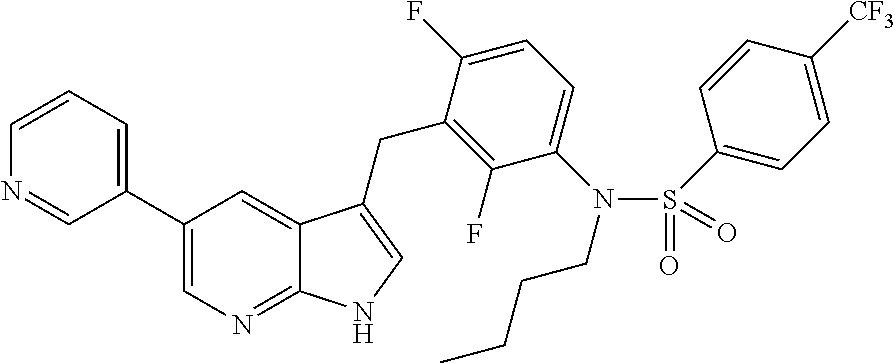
C1(C2=CC=CN=C2)=CN=C2C(=C1)C(CC1=C(F)C(N(CCCC)S(=O)(=O)C3=CC=C([CF3])C=C3)=CC=C1F)=CN2
